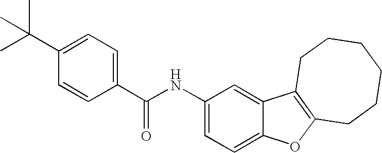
C1(NC(C2=CC=C(C(C)(C)C)C=C2)=O)=CC=C2C(=C1)C1=C(O2)CCCCCC1
